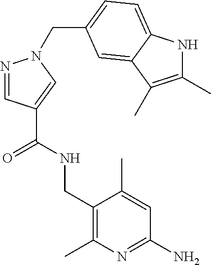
C1(C(NCC2=C(C)N=C(N)C=C2C)=O)=CN(CC2=CC=C3NC(C)=C(C)C3=C2)N=C1
